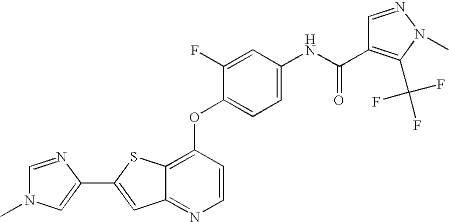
C12=NC=CC(OC3=CC=C(NC(=O)C4=C(C(F)(F)F)N(C)N=C4)C=C3F)=C1SC(C1=CN(C)C=N1)=C2
